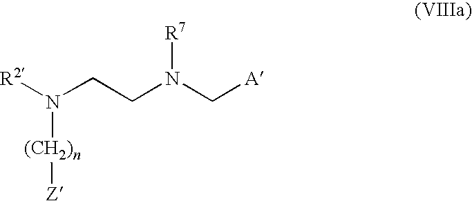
[R2]N(CCN(C[A])[R7])[(CH2)n][Z]
